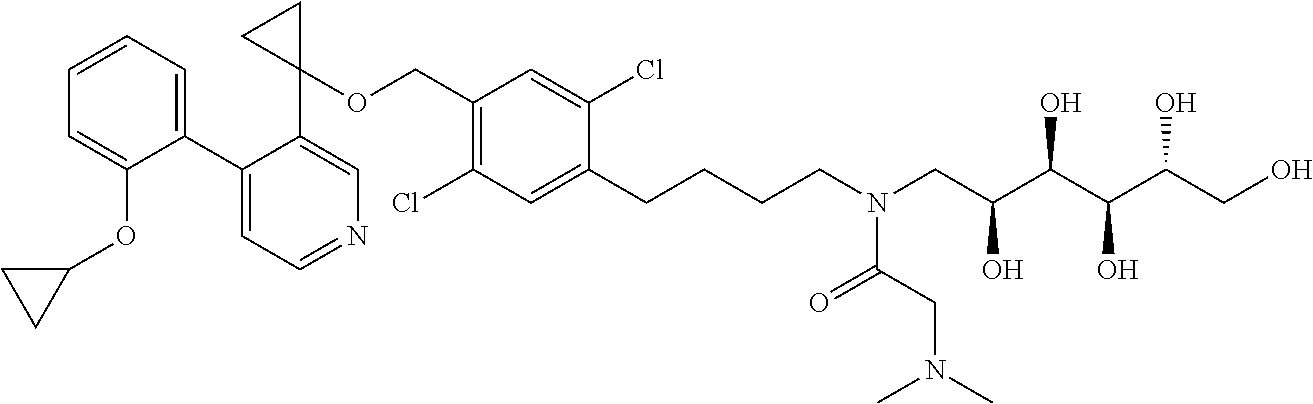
C1(C2=CC=CC=C2OC2CC2)=CC=NC=C1C1(OCC2=C(Cl)C=C(CCCCN(CC(C(C(C(CO)O)O)O)O)C(=O)CN(C)C)C(Cl)=C2)CC1
